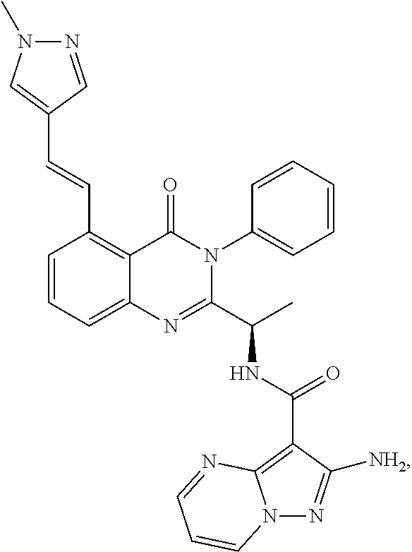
C1(C=CC2=CN(C)N=C2)=C2C(=CC=C1)N=C(C(C)NC(C1=C3N(N=C1[NH2])C=CC=N3)=O)N(C1=CC=CC=C1)C2=O
